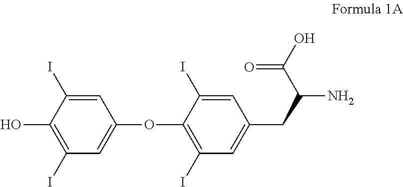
C1=C(I)C(O)=C(I)C=C1OC1=C(I)C=C(CC(C(=O)O)N)C=C1I
